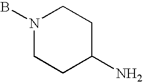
BN1CCC(N)CC1
